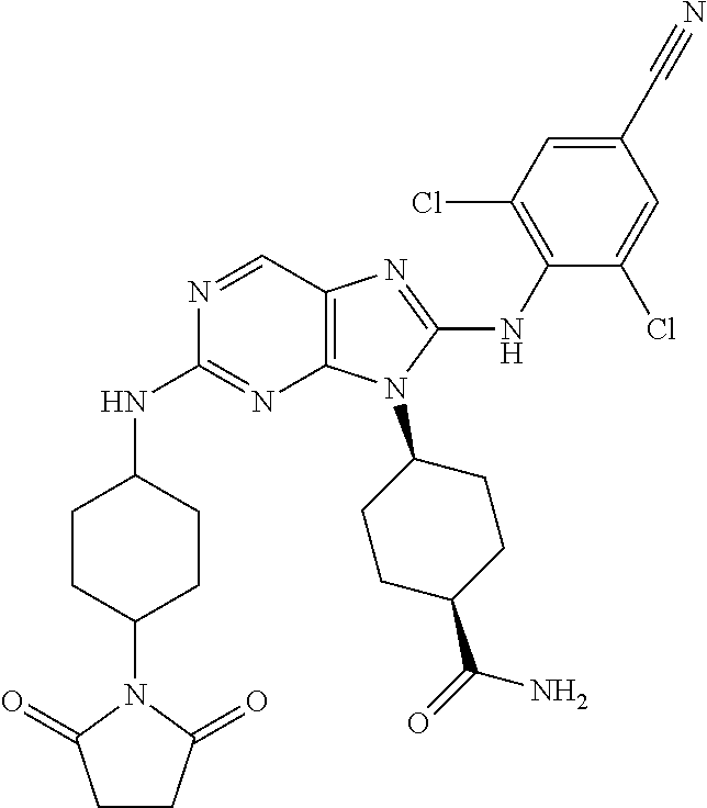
N1=CC2=C(N=C1NC1CCC(N3C(=O)CCC3=O)CC1)N(C1CCC(C(=O)N)CC1)C(NC1=C(Cl)C=C(C#N)C=C1Cl)=N2
